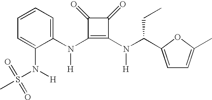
N(C1=C(N(C(CC)C2=CC=C(C)O2)[H])C(=O)C1=O)(C1=CC=CC=C1N(S(C)(=O)=O)[H])[H]
